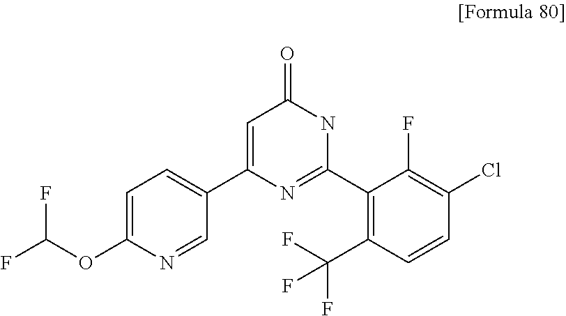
C1=C(OC(F)F)N=CC(C2=CC(=O)NC(C3=C(C(F)(F)F)C=CC(Cl)=C3F)=N2)=C1
